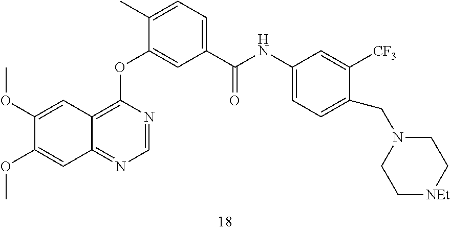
C12=C(OC3=CC(C(NC4=CC=C(CN5CC[NEt]CC5)C([CF3])=C4)=O)=CC=C3C)N=CN=C1C=C(OC)C(OC)=C2
